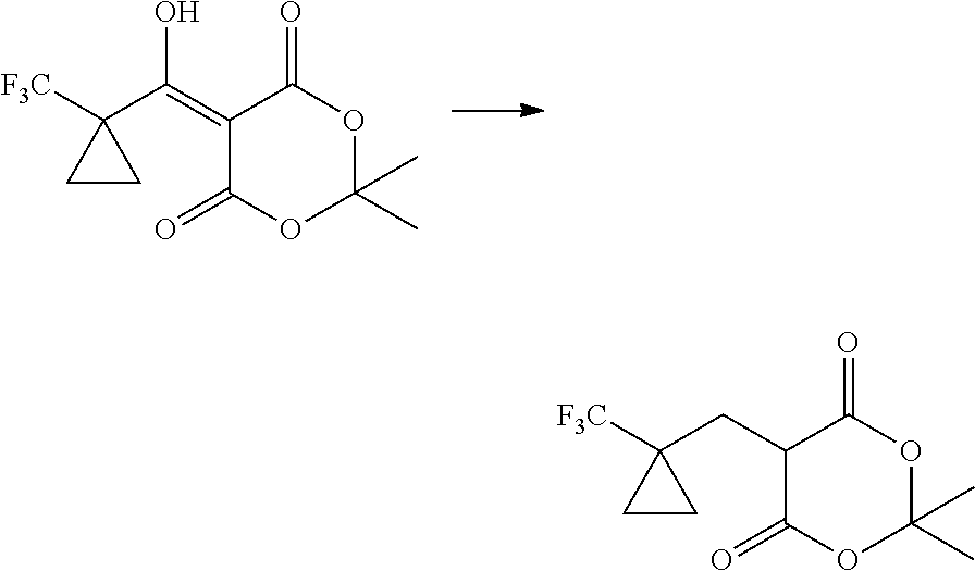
O1C(C)(C)OC(=O)C(=C(C2([F3C])CC2)O)C1=O.O1C(C)(C)OC(=O)C(CC2([F3C])CC2)C1=O
